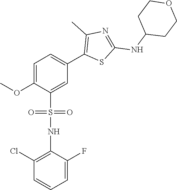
C1=C(OC)C(S(=O)(=O)NC2=C(Cl)C=CC=C2F)=CC(C2=C(C)N=C(NC3CCOCC3)S2)=C1
